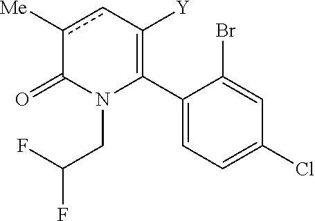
C1(C2=C([Y])cc([Me])C(=O)N2CC(F)F)=CC=C(Cl)C=C1Br
